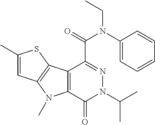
C12=C(C(=O)N(C(C)C)N=C1C(=O)N(C1=CC=CC=C1)CC)N(C)C1=C2SC(C)=C1
